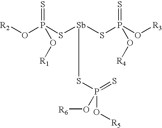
[R2]OP(S[Sb](SP(=S)(O[R3])O[R4])SP(=S)(O[R5])O[R6])(=S)O[R1]
